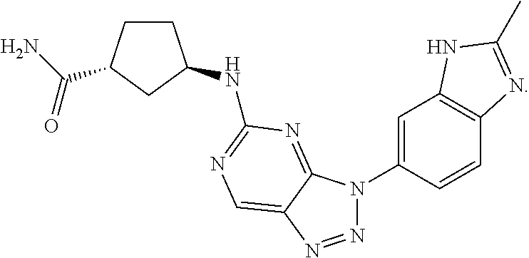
N1=NC2=CN=C(NC3CCC(C(N)=O)C3)N=C2N1C1=CC2=C(C=C1)N=C(C)N2
